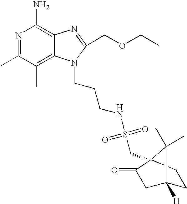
N1=C(C)C(C)=C2C(=C1N)N=C(COCC)N2CCCNS(CC12C(=O)CC([H])(CC1)C2(C)C)(=O)=O
